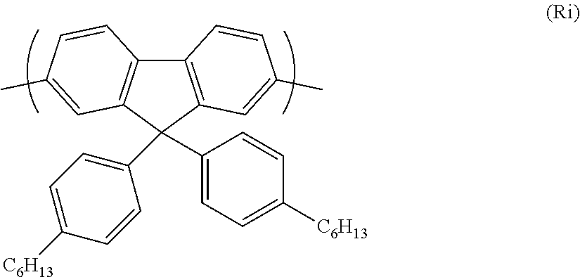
C12=C(C(C3=CC=C([C6H13])C=C3)(C3=CC=C([C6H13])C=C3)C3=C1C=CC(C)=C3)C=C(C)C=C2
